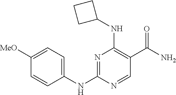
N1=C(NC2=CC=C([MeO])C=C2)N=CC(C(N)=O)=C1NC1CCC1
